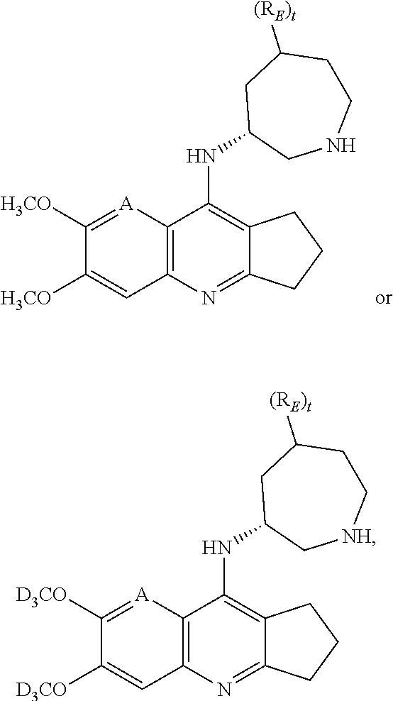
N(C1=C2C(=NC3=C1[A]=C([H3CO])C([H3CO])=C3)CCC2)C1CNCCC([(RE)t])C1.N(C1=C2C(=NC3=C1[A]=C([D3CO])C([D3CO])=C3)CCC2)C1C[NH]CCC([(RE)t])C1
